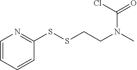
C1=CC=CC(SSCCN(C)C(=O)Cl)=N1
